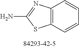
C12=C(C=CC=C1)SC(N)=N2
